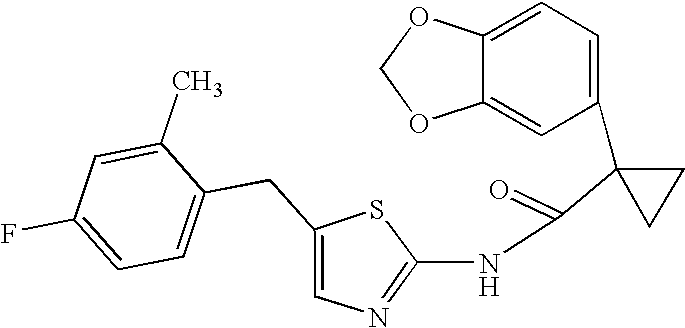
C1=C2C(=CC(C3(C(=O)NC4=NC=C(CC5=CC=C(F)C=C5C)S4)CC3)=C1)OCO2
